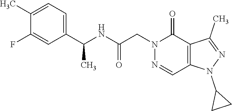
C1(C)=CC=C(C(NC(CN2C(=O)C3=C(C=N2)N(C2CC2)N=C3C)=O)C)C=C1F
